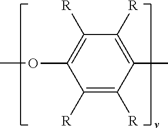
C1(C)=C([R])C([R])=C(OC)C([R])=C1[R]
